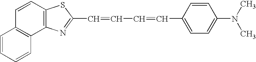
C1=CC=CC2=C1C=CC1=C2N=C(C=CC=CC2=CC=C(N(C)C)C=C2)S1
